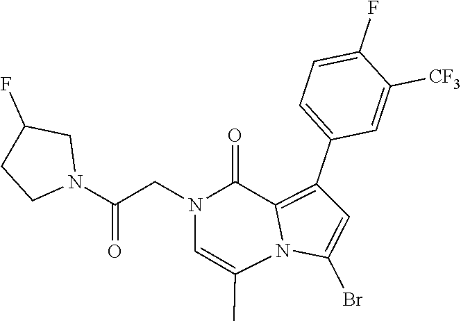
N1(CC(N2CC(F)CC2)=O)C=C(C)N2C(=C(C3=CC=C(F)C([CF3])=C3)C=C2Br)C1=O
